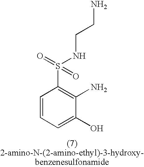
C1=CC=C(O)C(N)=C1S(=O)(NCCN)=O
